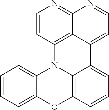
C1=CC=C2C(=C1)N1C3=C(O2)C=CC=C3C2=CC=NC3=NC=CC1=C32
